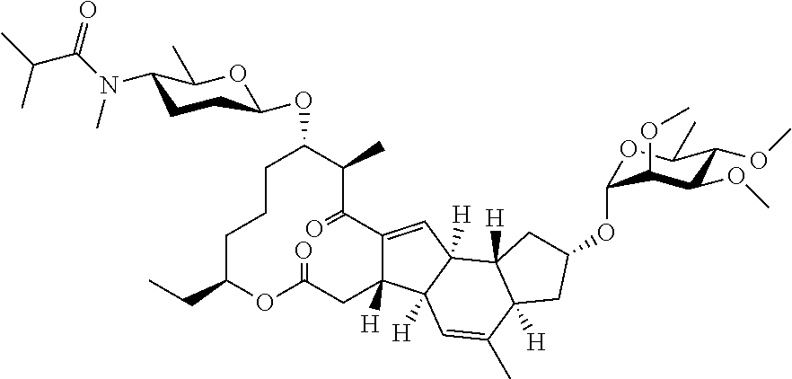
C1CCC(CC)OC(=O)CC2([H])C(=CC3([H])C2([H])C=C(C)C2([H])C3([H])CC(OC3OC(C)C(OC)C(OC)C3OC)C2)C(=O)C(C)C1OC1CCC(N(C)C(=O)C(C)C)C(C)O1
